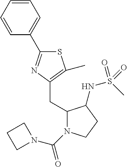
S1C(C2=CC=CC=C2)=NC(CC2N(C(N3CCC3)=O)CCC2NS(=O)(C)=O)=C1C
